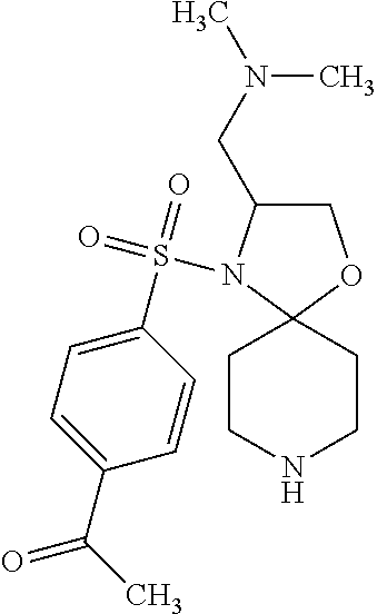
C1C(CN(C)C)N(S(C2=CC=C(C(=O)C)C=C2)(=O)=O)C2(O1)CCNCC2
